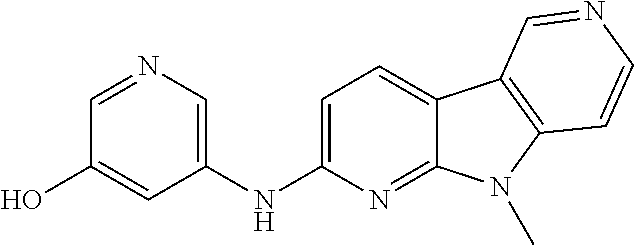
OC1=CC(NC2=CC=C3C(=N2)N(C)C2=C3C=NC=C2)=CN=C1
